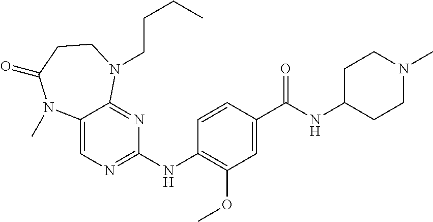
C12=CN=C(NC3=C(OC)C=C(C(NC4CCN(C)CC4)=O)C=C3)N=C1N(CCCC)CCC(=O)N2C
